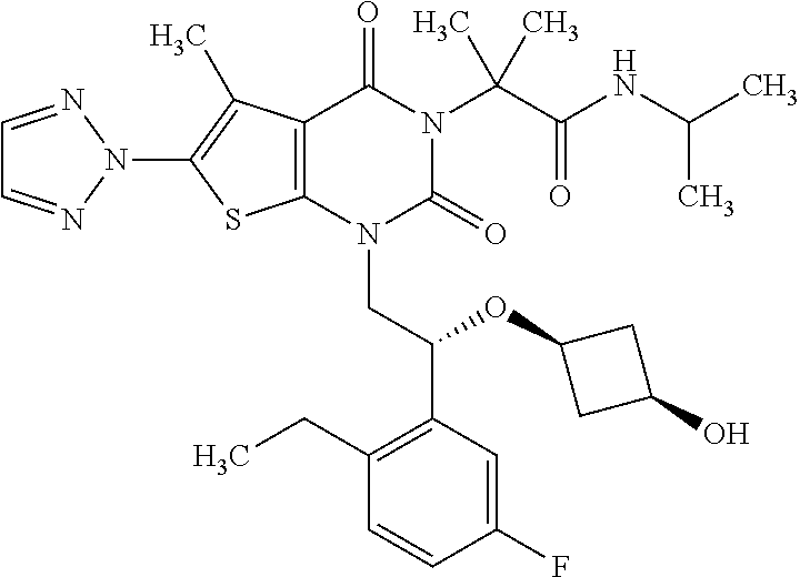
C1=NN(C2=C(C)C3=C(S2)N(CC(C2=C(CC)C=CC(F)=C2)OC2CC(O)C2)C(=O)N(C(C(=O)NC(C)C)(C)C)C3=O)N=C1
